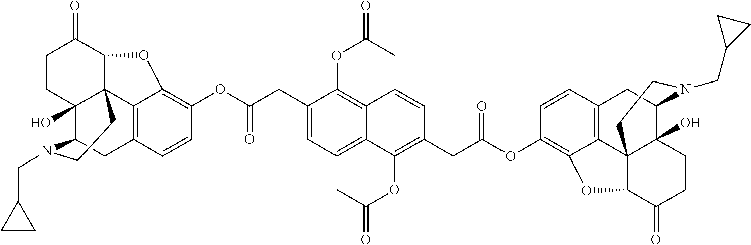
C1CC2(O)C34C(C1=O)OC1=C(OC(CC5=CC=C6C(=C5OC(=O)C)C=CC(CC(OC5=C7C8=C(C=C5)CC5C9(O)C8(C(C(=O)CC9)O7)CCN5CC5CC5)=O)=C6OC(=O)C)=O)C=CC(=C31)CC2N(CC1CC1)CC4
